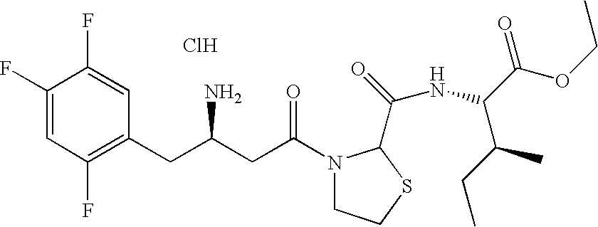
Cl.C1(F)=CC(F)=C(CC(CC(N2CCSC2C(=O)NC(C(=O)OCC)C(CC)C)=O)N)C=C1F
